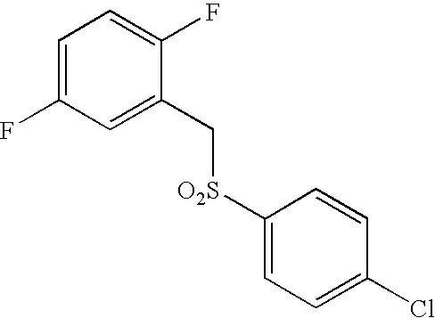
C1=C(F)C=C(C[O2S]C2=CC=C(Cl)C=C2)C(F)=C1
